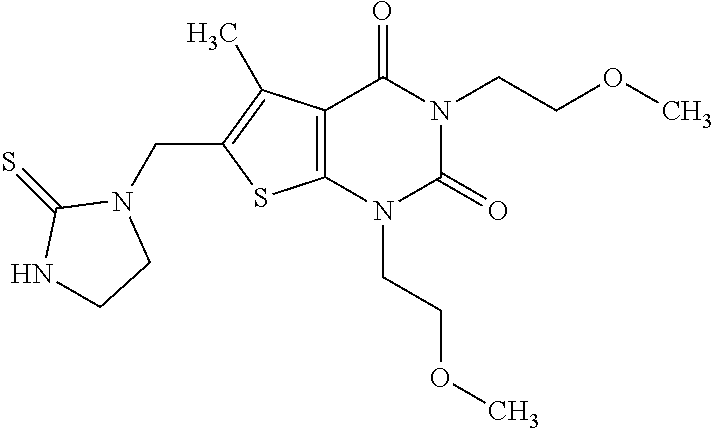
C12=C(N(CCOC)C(=O)N(CCOC)C1=O)SC(CN1C(=S)NCC1)=C2C
